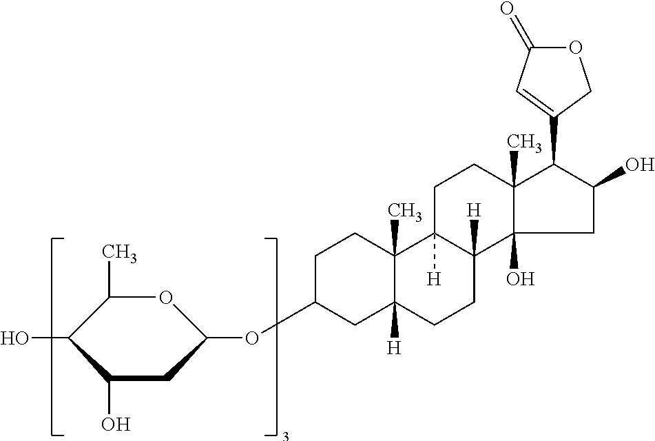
C1(C)OC(OC2CCC3(C)C([H])(C2)CCC2([H])C3([H])CCC3(C)C2(O)CC(O)C3C2=CC(=O)OC2)CC(O)C1O
